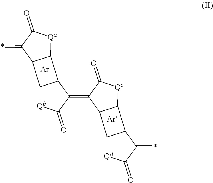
*=C1C2C([Qa]C1=O)C1C2[Qb]C(=O)C1=C1C2C([Qc]C1=O)C1C2[Qd]C(=O)C1=*.[Ar].[Ar]
